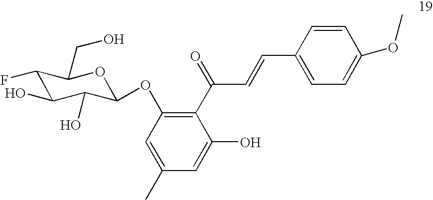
C1(F)C(O)C(O)C(OC2=C(C(C=CC3=CC=C(OC)C=C3)=O)C(O)=CC(C)=C2)OC1CO
